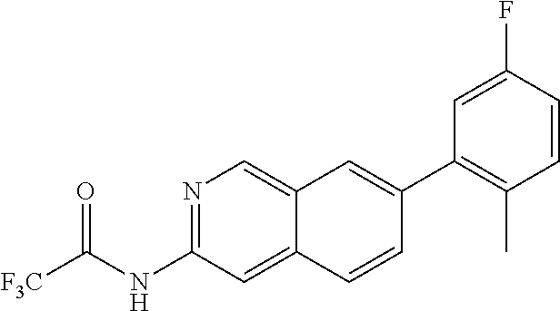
N1=C(NC([F3C])=O)C=C2C(=C1)C=C(C1=C(C)C=CC(F)=C1)C=C2
